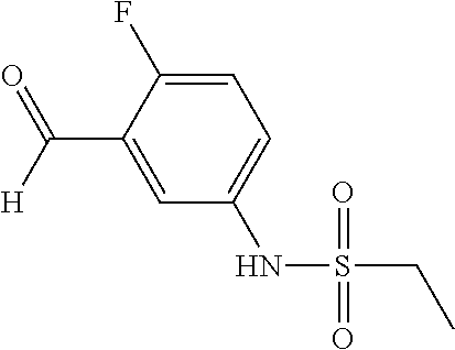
C1=C(F)C(C(=O)[H])=CC(NS(=O)(=O)CC)=C1
